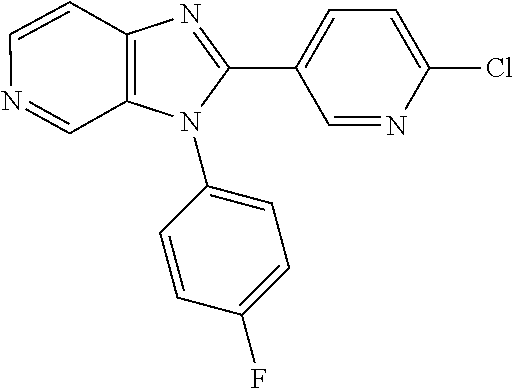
C1=CC2=C(C=N1)N(C1=CC=C(F)C=C1)C(C1=CC=C(Cl)N=C1)=N2
